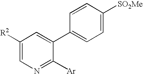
N1=C([Ar])C(C2=CC=C([SO2Me])C=C2)=CC([R2])=C1
